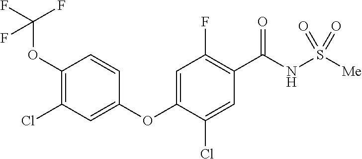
C1(OC(F)(F)F)=C(Cl)C=C(OC2=CC(F)=C(C(NS([Me])(=O)=O)=O)C=C2Cl)C=C1
